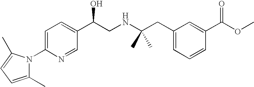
N1(C2=CC=C(C(CNC(CC3=CC=CC(C(OC)=O)=C3)(C)C)O)C=N2)C(C)=CC=C1C
